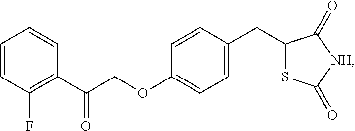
C1=CC(F)=C(C(=O)COC2=CC=C(CC3SC(=O)[NH]C3=O)C=C2)C=C1
